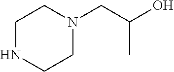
N1CCN(CC(O)C)CC1
